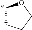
C1CCCO1
